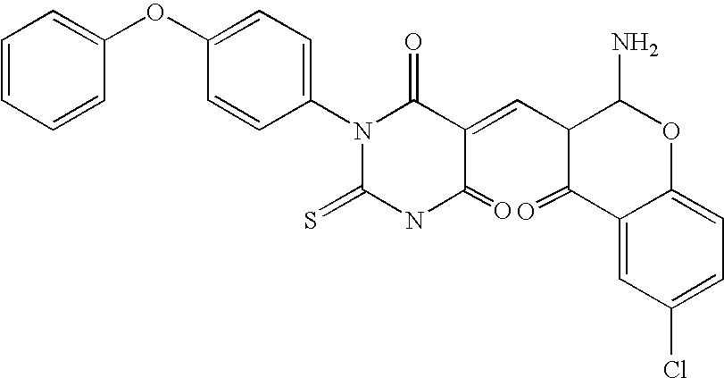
C1=CC=CC(OC2=CC=C(N3C(=S)NC(=O)C(=CC4C(=O)C5=CC(Cl)=CC=C5OC4N)C3=O)C=C2)=C1
